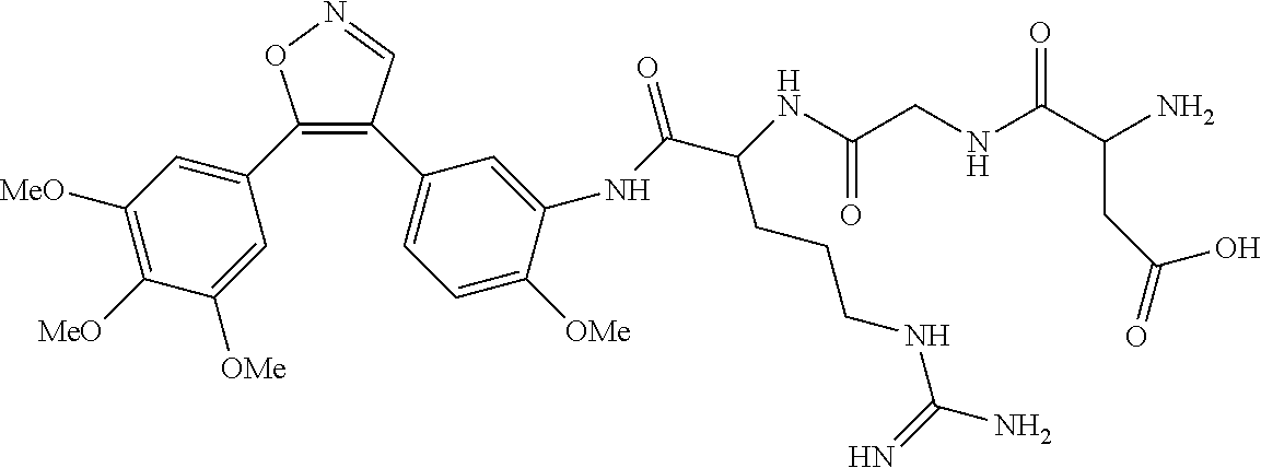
C1(C2=CC([MeO])=C([MeO])C([OMe])=C2)=C(C2=CC=C([OMe])C(NC(C(NC(CNC(C(N)CC(=O)O)=O)=O)CCCNC(N)=N)=O)=C2)C=NO1
